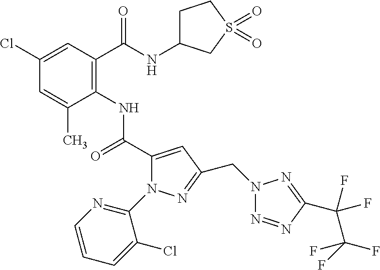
C1(Cl)=CC(C(=O)NC2CCS(=O)(=O)C2)=C(NC(=O)C2=CC(CN3N=NC(C(F)(C(F)(F)F)F)=N3)=NN2C2=NC=CC=C2Cl)C(C)=C1
